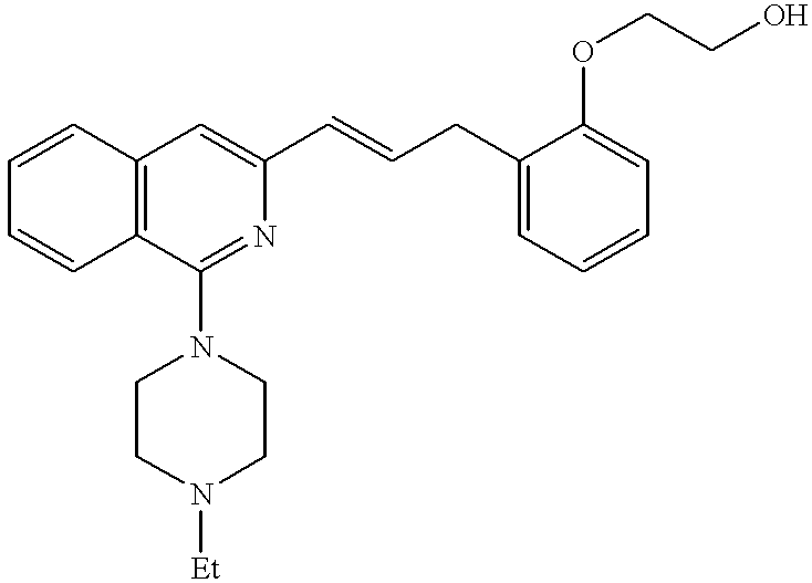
C1=CC=CC2=C1C=C(C=CCC1=CC=CC=C1OCCO)N=C2N1CCN([Et])CC1
